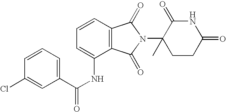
C1=CC=C(NC(=O)C2=CC=CC(Cl)=C2)C2=C1C(=O)N(C1(C)CCC(=O)NC1=O)C2=O
